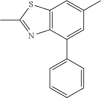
C12=C(C(C3=CC=CC=C3)=CC(C)=C1)N=C(C)S2
